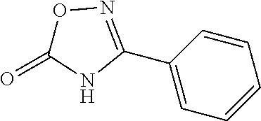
C1(C2=CC=CC=C2)=NOC(=O)N1
